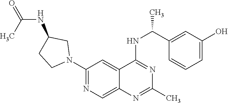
C1(N2CC(NC(=O)C)CC2)=NC=C2C(=C1)C(NC(C1=CC(O)=CC=C1)C)=NC(C)=N2
